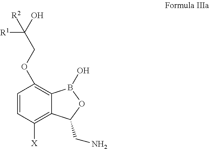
C1=CC([X])=C2C(=C1OCC(O)([R2])[R1])B(O)OC2CN
